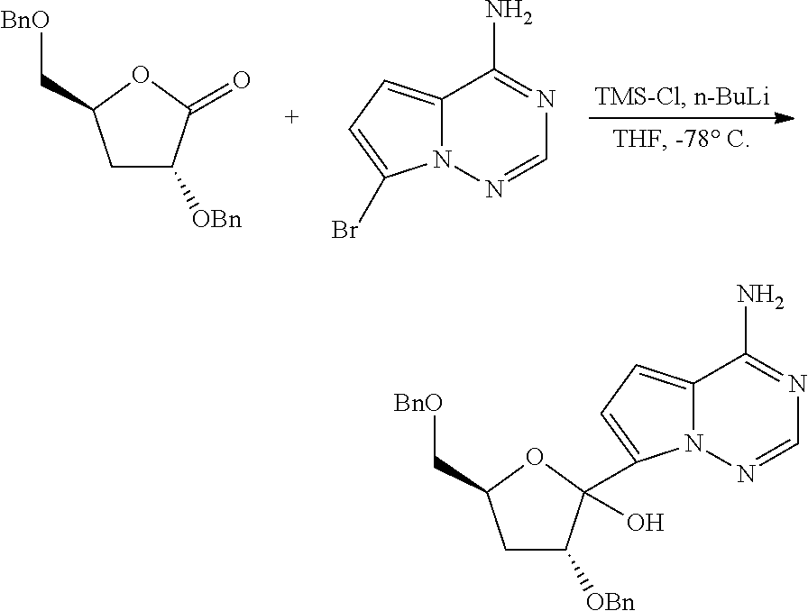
C1C([OBn])C(=O)OC1C[BnO].C12=CC=C(Br)N1N=CN=C2N.C12=CC=C(C3(O)C([OBn])CC(C[BnO])O3)N1N=CN=C2N
